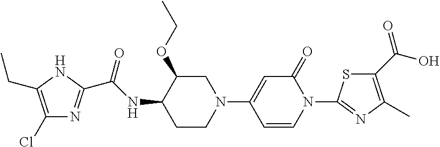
C1(Cl)=C(CC)NC(C(NC2CCN(C3=CC(=O)N(C4=NC(C)=C(C(O)=O)S4)C=C3)CC2OCC)=O)=N1
